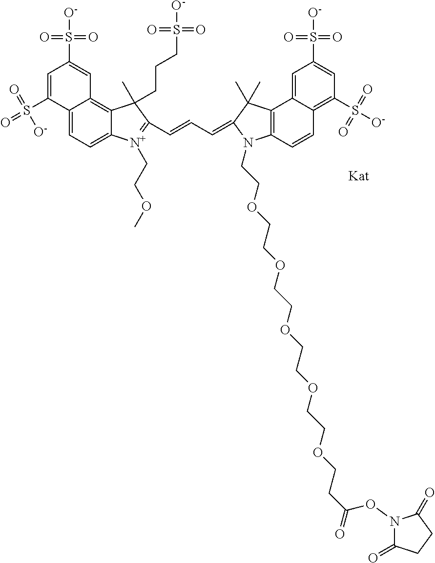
[Kat].C12=CC=C3C(=C1C=C(S(=O)(=O)[O-])C=C2S(=O)(=O)[O-])C(CCCS(=O)(=O)[O-])(C)C(C=CC=C1N(CCOCCOCCOCCOCCOCCC(=O)ON2C(=O)CCC2=O)C2=C(C4=CC(S(=O)(=O)[O-])=CC(S([O-])(=O)=O)=C4C=C2)C1(C)C)=[N+]3CCOC
